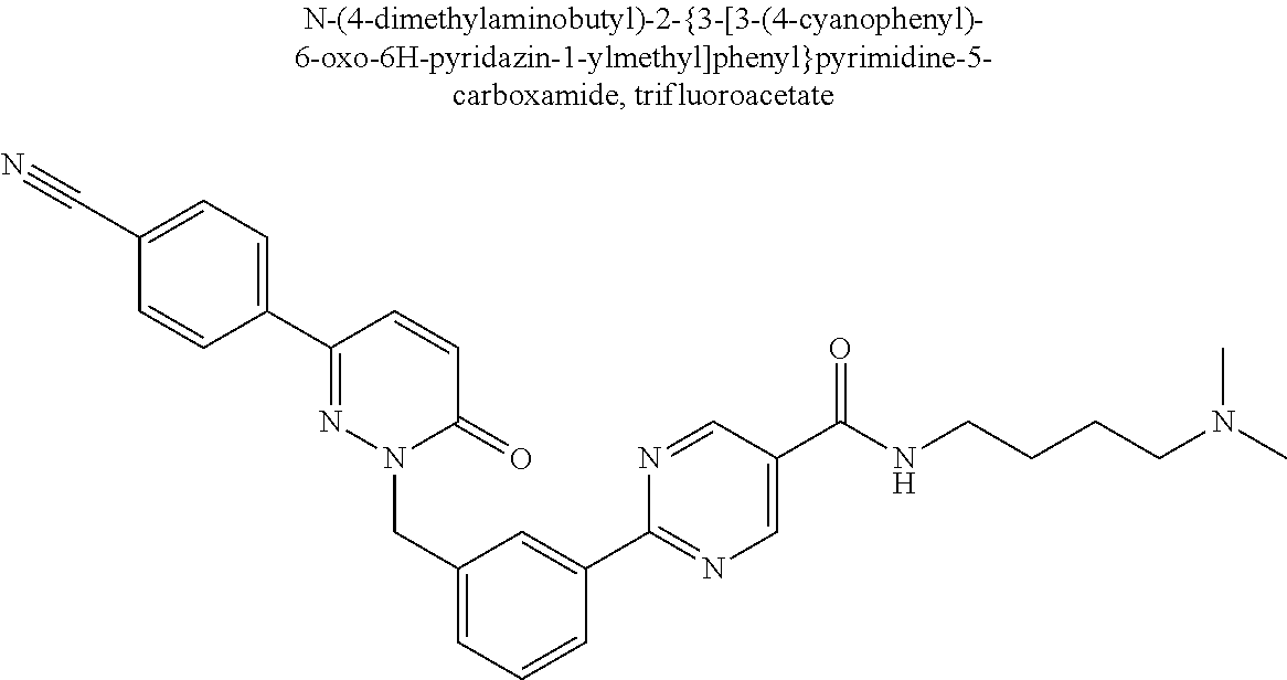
C1(C#N)=CC=C(C2=NN(CC3=CC=CC(C4=NC=C(C(=O)NCCCCN(C)C)C=N4)=C3)C(=O)C=C2)C=C1
